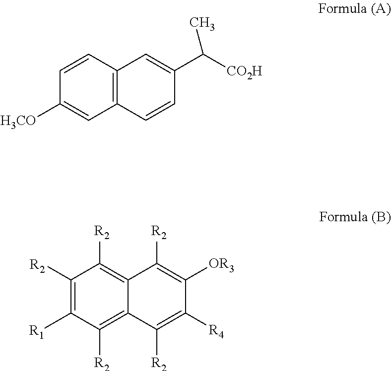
C12=C(C=C([H3CO])C=C1)C=CC(C([CO2H])C)=C2.C12=C([R2])C([R2])=C([R1])C([R2])=C1C([R2])=C([R4])C([OR3])=C2[R2]
